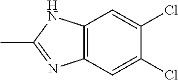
C12=C(C=C(Cl)C(Cl)=C1)N=C(C)N2
